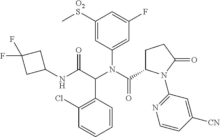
C1([O2S]C)=CC(N(C(=O)C2CCC(=O)N2C2=NC=CC([CN])=C2)C(C(NC2CC(F)(F)C2)=O)C2=C(Cl)C=CC=C2)=CC(F)=C1
